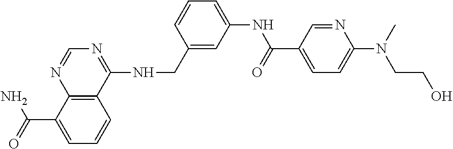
C12=C(C(NCC3=CC(NC(C4=CC=C(N(C)CCO)N=C4)=O)=CC=C3)=NC=N1)C=CC=C2C(=O)N
